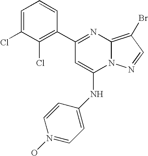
C1(C2=NC3=C(Br)C=NN3C(NC3=CC=N(O)C=C3)=C2)=C(Cl)C(Cl)=CC=C1
